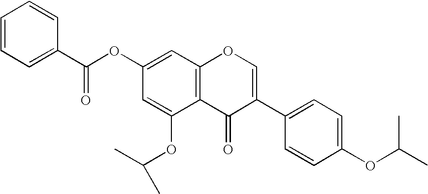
C12=C(C=C(OC(C3=CC=CC=C3)=O)C=C1OC(C)C)OC=C(C1=CC=C(OC(C)C)C=C1)C2=O
